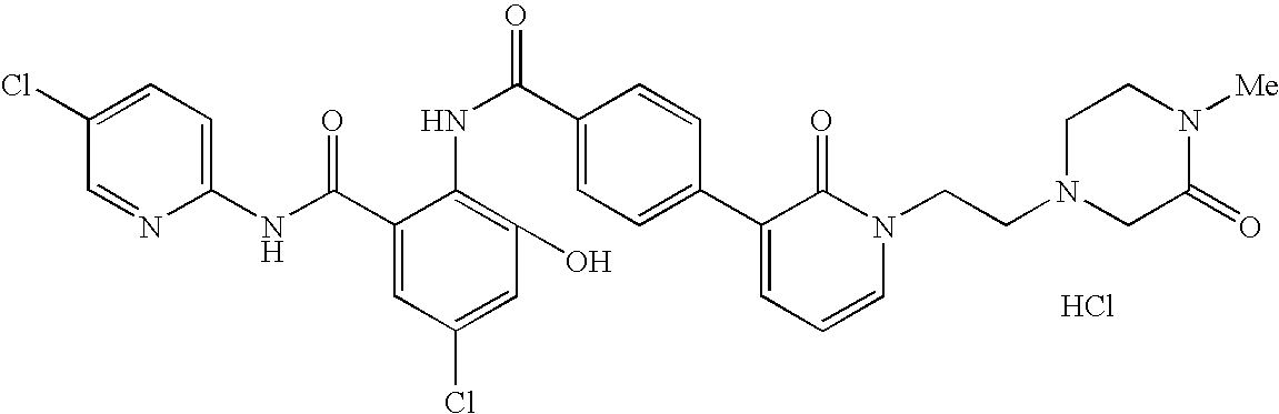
C1(NC(C2=CC(Cl)=CC(O)=C2NC(C2=CC=C(C3=CC=CN(CCN4CC(=O)N([Me])CC4)C3=O)C=C2)=O)=O)=CC=C(Cl)C=N1.Cl
